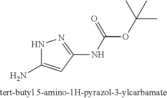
N1C(N)=CC(NC(OC(C)(C)C)=O)=N1
